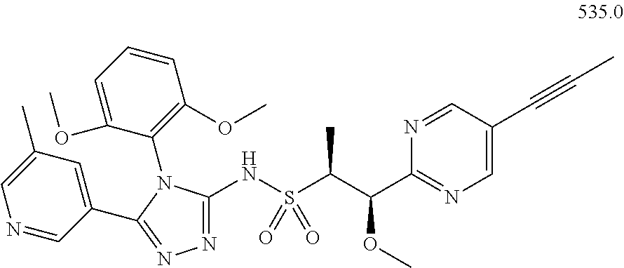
N1=CC(C#CC)=CN=C1C(C(C)S(=O)(=O)NC1=NN=C(C2=CC(C)=CN=C2)N1C1=C(OC)C=CC=C1OC)OC
